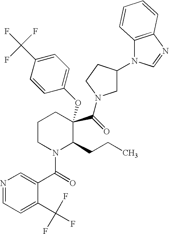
C(N1C(CCC)C(C(=O)N2CC(N3C4=C(N=C3)C=CC=C4)CC2)(OC2=CC=C(C(F)(F)F)C=C2)CCC1)(=O)C1=CN=CC=C1C(F)(F)F
